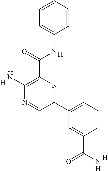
[H].[H].C1(N)=C(C(NC2=CC=CC=C2)=O)N=C(C2=CC=CC(C(N)=O)=C2)C=N1.[H].[H].[H]
